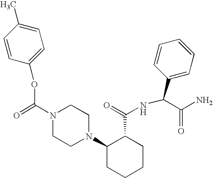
N1(C(=O)OC2=CC=C(C)C=C2)CCN(C2CCCCC2C(=O)NC(C2=CC=CC=C2)C(N)=O)CC1
